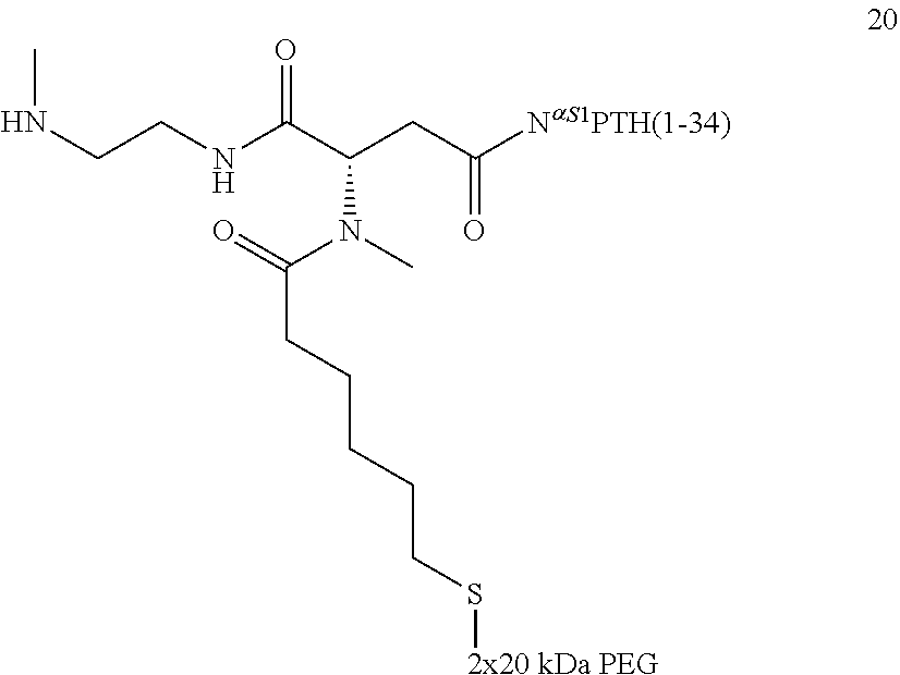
CNCCNC(C(CC([NaS1PTH(1-34)])=O)N(C)C(=O)CCCCCS[2x20 kDa PEG])=O
